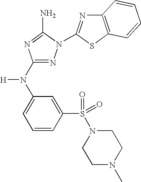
C1(N(C2=CC=CC(S(N3CCN(C)CC3)(=O)=O)=C2)[H])=NN(C2=NC3=C(S2)C=CC=C3)C(N)=N1
